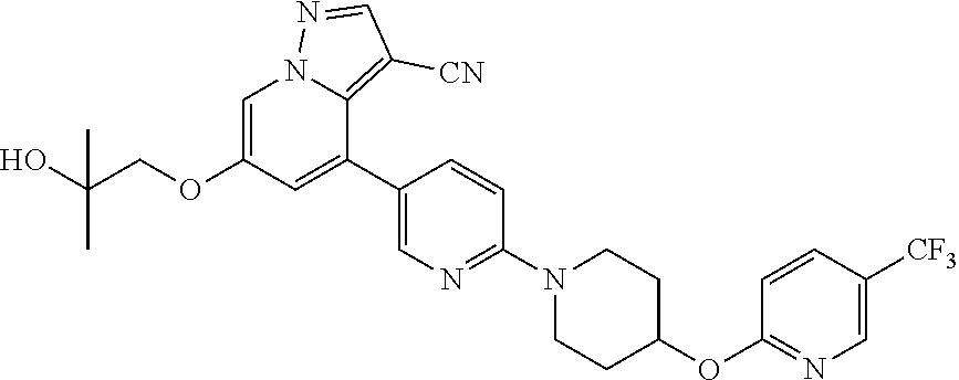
C1=C(OCC(O)(C)C)C=C(C2=CN=C(N3CCC(OC4=NC=C([CF3])C=C4)CC3)C=C2)C2=C([CN])C=NN12
